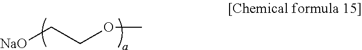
[NaO]CCOC
